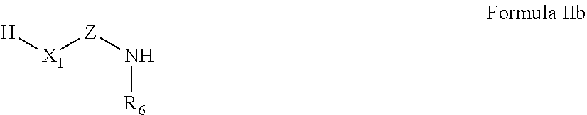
[X1]([H])[Z]N[R6]
